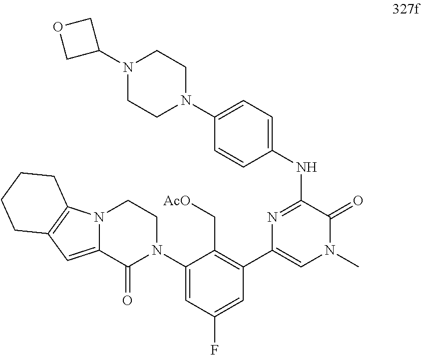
C1(C2=CN(C)C(=O)C(NC3=CC=C(N4CCN(C5COC5)CC4)C=C3)=N2)=C(C[AcO])C(N2CCN3C(=CC4=C3CCCC4)C2=O)=CC(F)=C1
